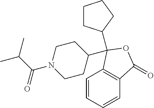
C1=CC=CC2=C1C(C1CCN(C(C(C)C)=O)CC1)(C1CCCC1)OC2=O
